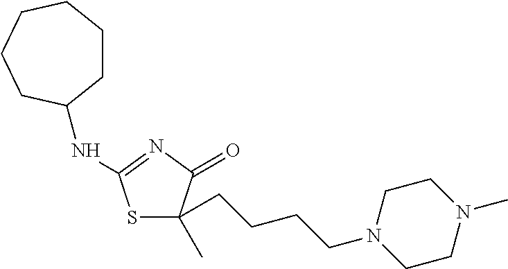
S1C(CCCCN2CCN(C)CC2)(C)C(=O)N=C1NC1CCCCCC1
